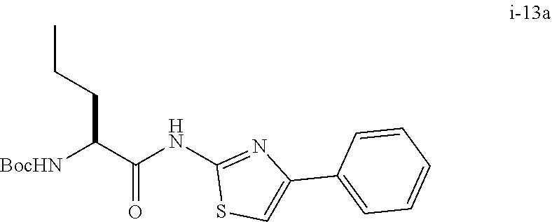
C(C(=O)NC1=NC(C2=CC=CC=C2)=CS1)([BocHN])CCC
